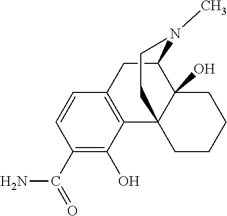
C1(C(=O)N)=C(O)C2=C(C=C1)CC1C3(O)C2(CCCC3)CCN1C
